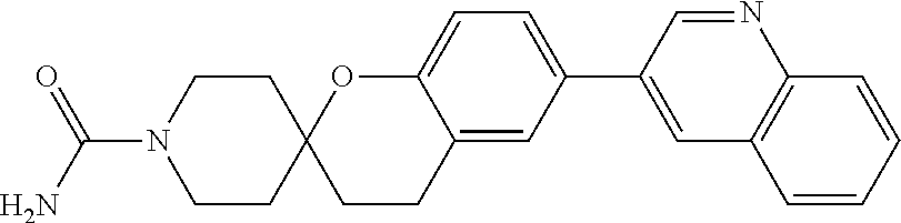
NC(=O)N1CCC2(CC1)CCC1=CC(C3=CC4=C(N=C3)C=CC=C4)=CC=C1O2
